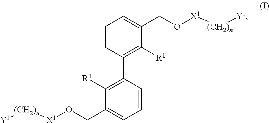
[X1]([(CH2)n][Y1])OCC1=CC=CC(C2=C([R1])C(CO[X1][(CH2)n][Y1])=CC=C2)=C1[R1]
